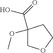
C1(OC)(C(O)=O)COCC1
